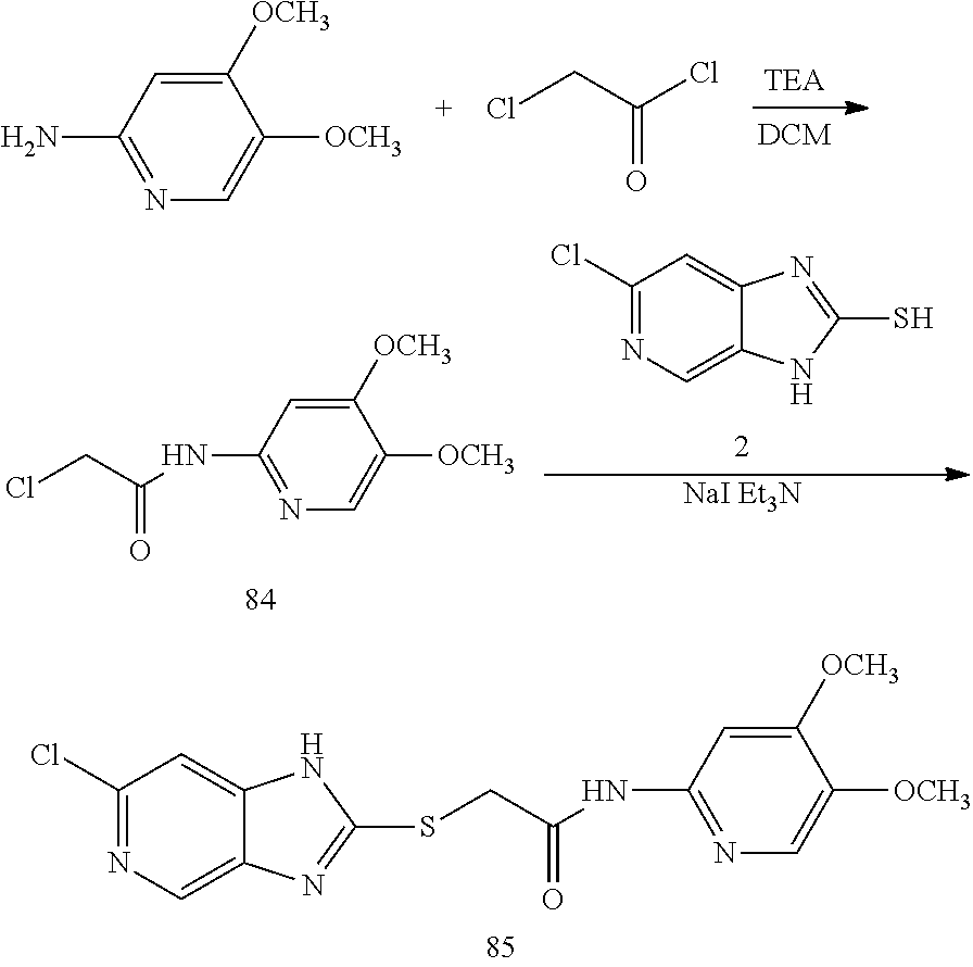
C1(Cl)=NC=C2C(=C1)NC(SCC(NC1=NC=C([OCH3])C([OCH3])=C1)=O)=N2.C1([OCH3])=CN=C(N)C=C1[OCH3].ClCC(=O)Cl.C1(Cl)=NC=C2C(=C1)N=C(S)N2.[NaI Et3N].C1([OCH3])=CN=C(NC(=O)CCl)C=C1[OCH3]
